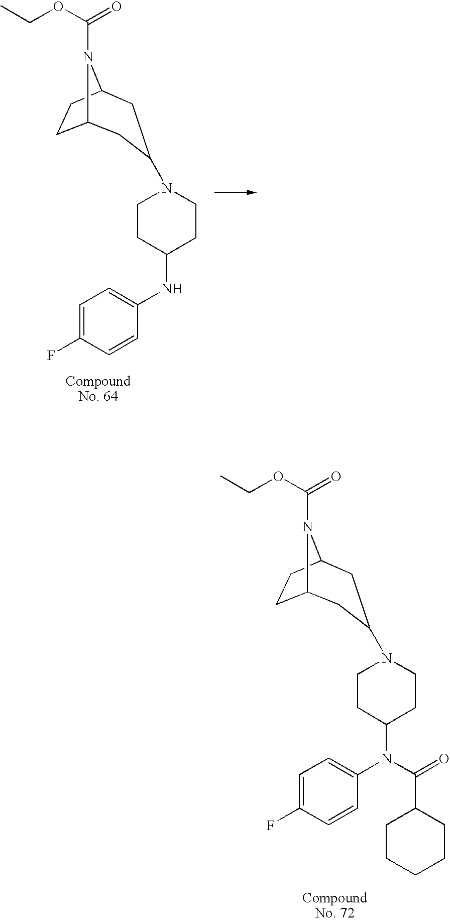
C1=C(F)C=CC(NC2CCN(C3CC4CCC(N4C(=O)OCC)C3)CC2)=C1.C1=C(F)C=CC(N(C2CCN(C3CC4CCC(N4C(=O)OCC)C3)CC2)C(=O)C2CCCCC2)=C1
